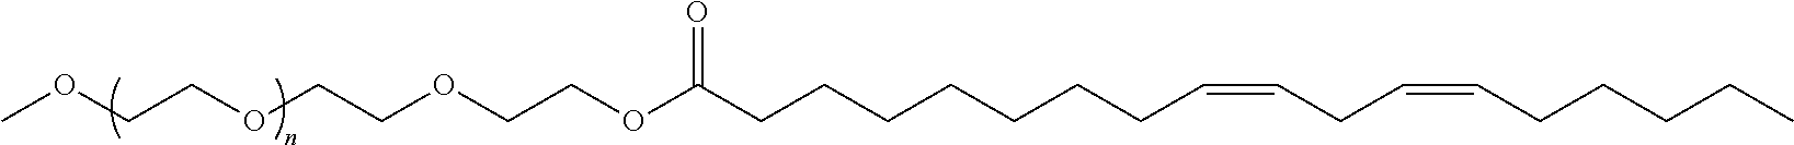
C(CCCCCC=CCC=CCCCCC)CC(OCCOCCOCCOC)=O
